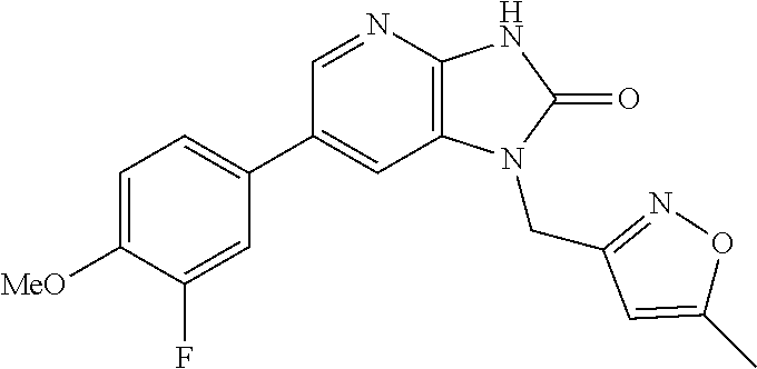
C1(C2=CC=C([MeO])C(F)=C2)=CC2=C(N=C1)NC(=O)N2CC1=NOC(C)=C1
